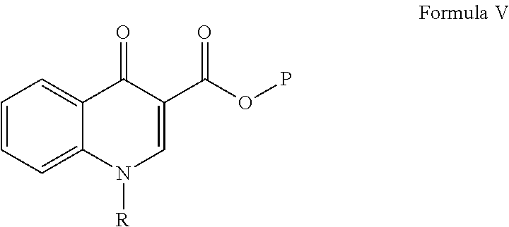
C1=CC=C2C(=C1)C(=O)C(C(OP)=O)=CN2[R]
